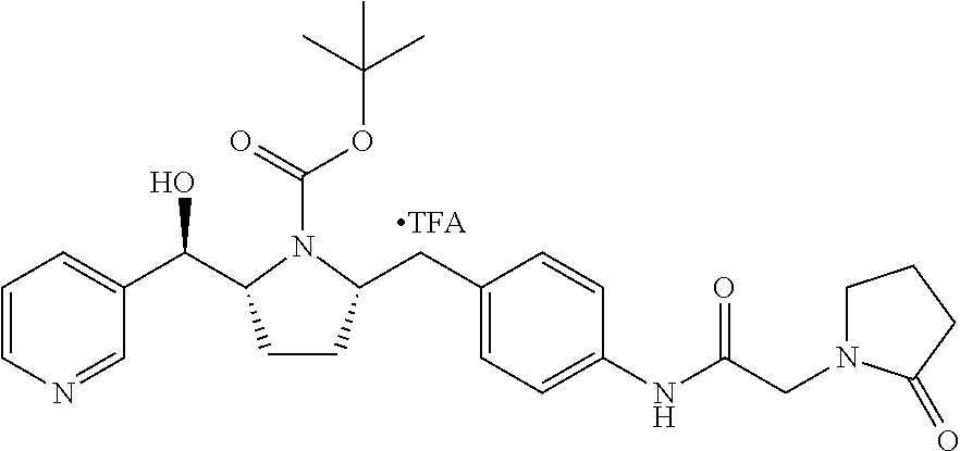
C1=CN=CC(C(O)C2CCC(CC3=CC=C(NC(=O)CN4CCCC4=O)C=C3)N2C(=O)OC(C)(C)C)=C1
